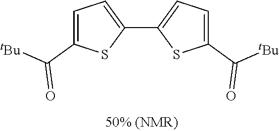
S1C(C2=CC=C(C(=O)[tBu])S2)=CC=C1C(=O)[tBu]
